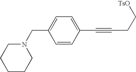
C1=CC(C#CCC[TsO])=CC=C1CN1CCCCC1
